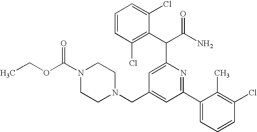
C(C1=CC(C2=CC=CC(Cl)=C2C)=NC(C(C(N)=O)C2=C(Cl)C=CC=C2Cl)=C1)N1CCN(C(OCC)=O)CC1
